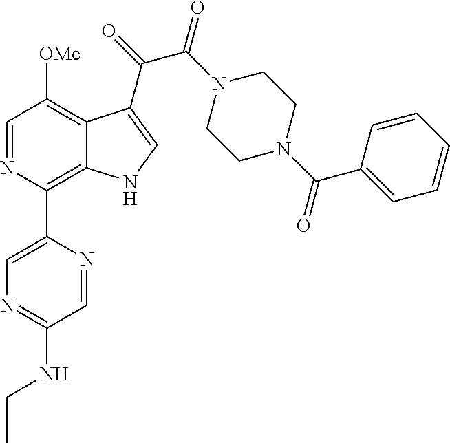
C1(C2=C3C(=C([OMe])C=N2)C(C(=O)C(N2CCN(C(C4=CC=CC=C4)=O)CC2)=O)=CN3)=CN=C(NCC)C=N1
